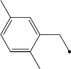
C1(C)=CC=C(C)C(CC)=C1
